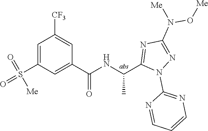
C1=C(S(=O)([Me])=O)C=C(C(=O)NC(C)C2=NC(N([Me])O[Me])=NN2C2=NC=CC=N2)C=C1[CF3]
